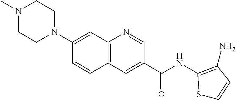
CN1CCN(C2=CC3=C(C=C2)C=C(C(NC2=C(N)C=CS2)=O)C=N3)CC1
